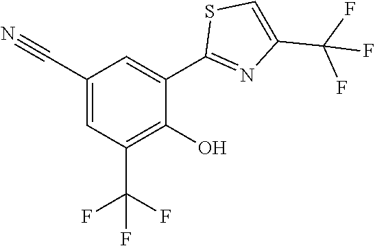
C1(C2=CC(C#N)=CC(C(F)(F)F)=C2O)=NC(C(F)(F)F)=CS1
